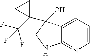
C12=CC=CN=C1NCC2(O)C1(C(F)(F)F)CC1
